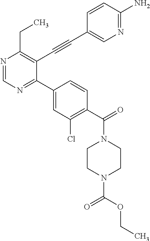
N1=CN=C(C2=CC(Cl)=C(C(=O)N3CCN(C(OCC)=O)CC3)C=C2)C(C#CC2=CN=C(N)C=C2)=C1CC
